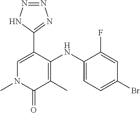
C1(NC2=CC=C(Br)C=C2F)=C(C)C(=O)N(C)C=C1C1=NN=NN1
